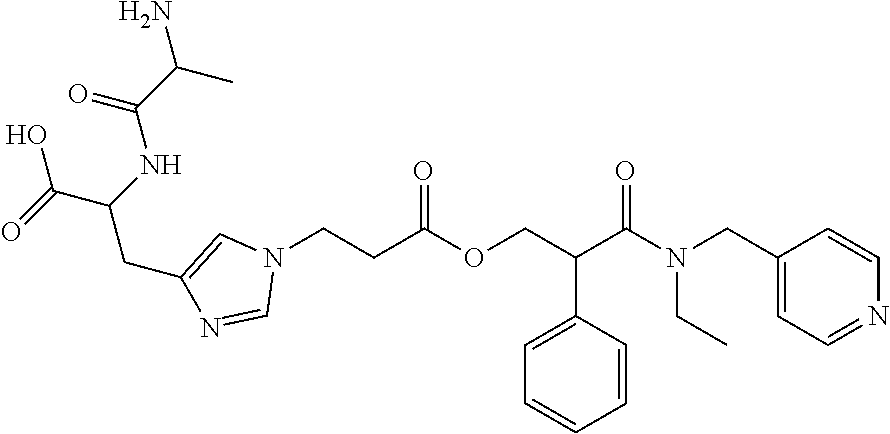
C(CC(OCC(C(N(CC1=CC=NC=C1)CC)=O)C1=CC=CC=C1)=O)N1C=C(CC(NC(=O)C(N)C)C(O)=O)N=C1
